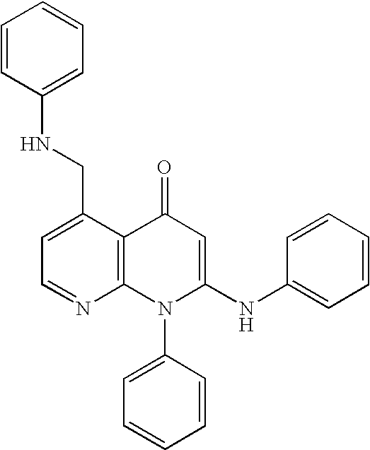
C1=NC2=C(C(CNC3=CC=CC=C3)=C1)C(=O)C=C(NC1=CC=CC=C1)N2C1=CC=CC=C1
